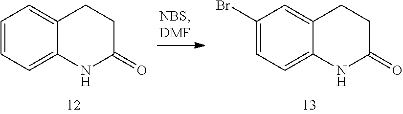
C1=CC=C2C(=C1)CCC(=O)N2.C1(Br)=CC=C2C(=C1)CCC(=O)N2
